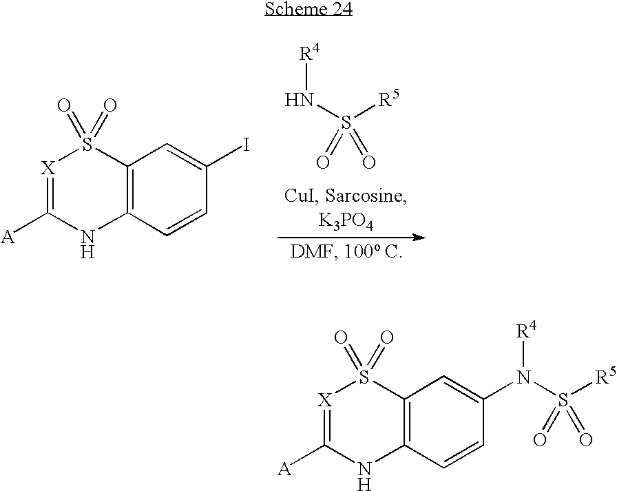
[X]1=C([A])NC2=C(S1(=O)=O)C=C(I)C=C2.N(S([R5])(=O)=O)[R4].[X]1=C([A])NC2=C(S1(=O)=O)C=C(N(S([R5])(=O)=O)[R4])C=C2
